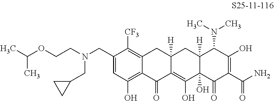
C1=C(CN(CC2CC2)CCOC(C)C)C([CF3])=C2C(=C1O)C(=O)C1=C(O)C3(O)C([H])(CC1([H])C2)C(N(C)C)C(O)=C(C(N)=O)C3=O
